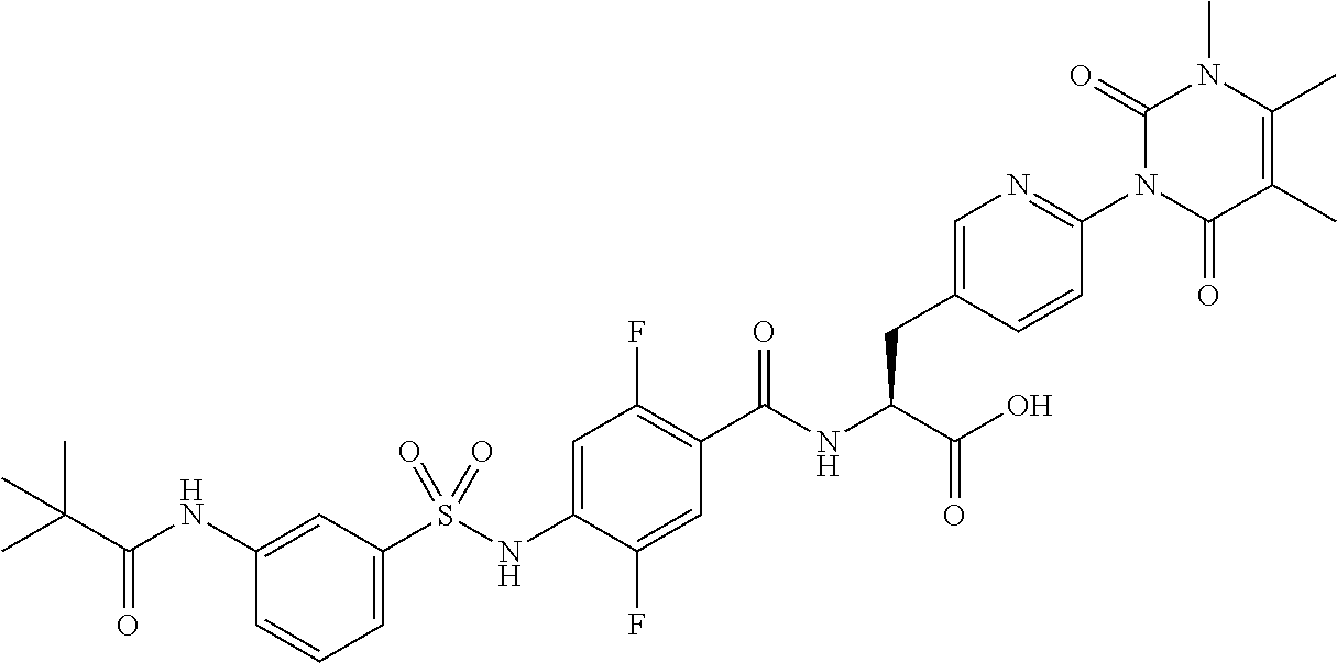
S(NC1=CC(F)=C(C(NC(C(O)=O)CC2=CN=C(N3C(=O)C(C)=C(C)N(C)C3=O)C=C2)=O)C=C1F)(=O)(=O)C1=CC=CC(NC(C(C)(C)C)=O)=C1
